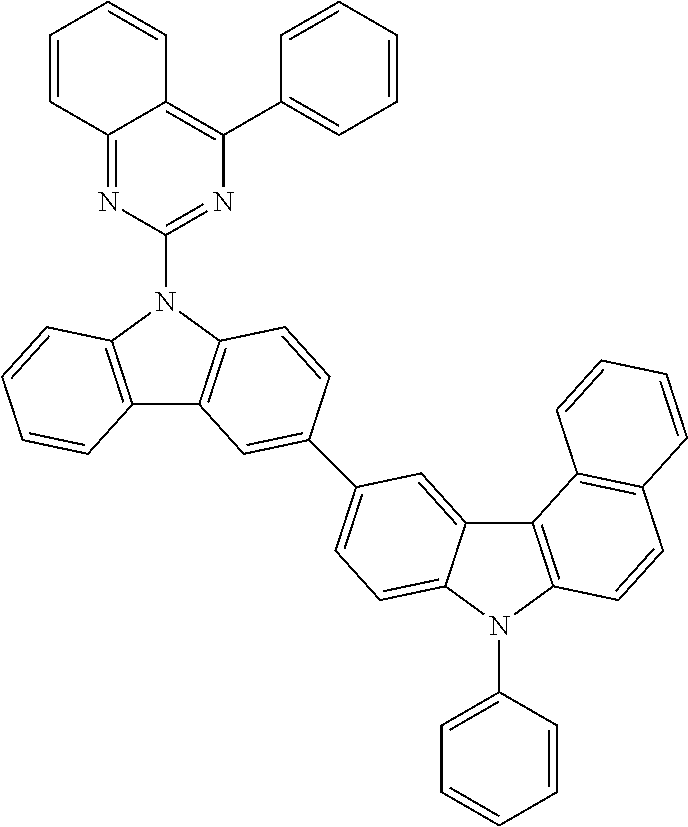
C12=NC(N3C4=C(C5=C3C=CC(C3=CC=C6C(=C3)C3=C(N6C6=CC=CC=C6)C=CC6=C3C=CC=C6)=C5)C=CC=C4)=NC(C3=CC=CC=C3)=C1C=CC=C2
